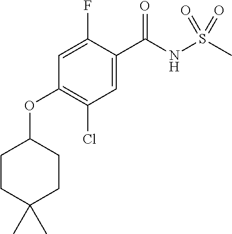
C1=C(F)C(C(NS(C)(=O)=O)=O)=CC(Cl)=C1OC1CCC(C)(C)CC1
